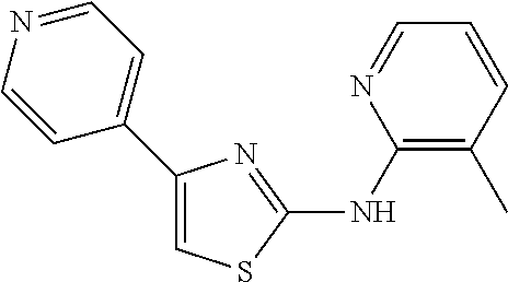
C1(C2=CC=NC=C2)=CSC(NC2=C(C)C=CC=N2)=N1
